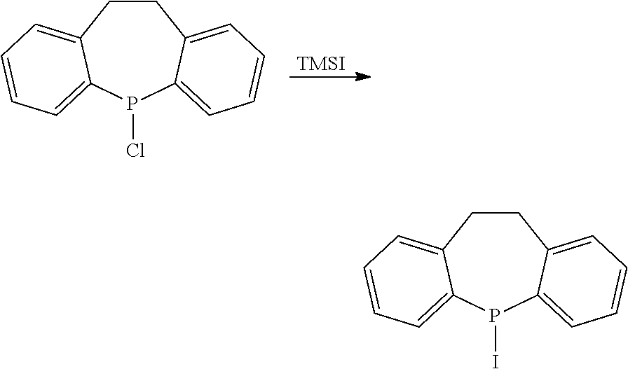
[TMSI].C1CC2=CC=CC=C2P(Cl)C2=CC=CC=C12.C1CC2=CC=CC=C2P(I)C2=CC=CC=C12
